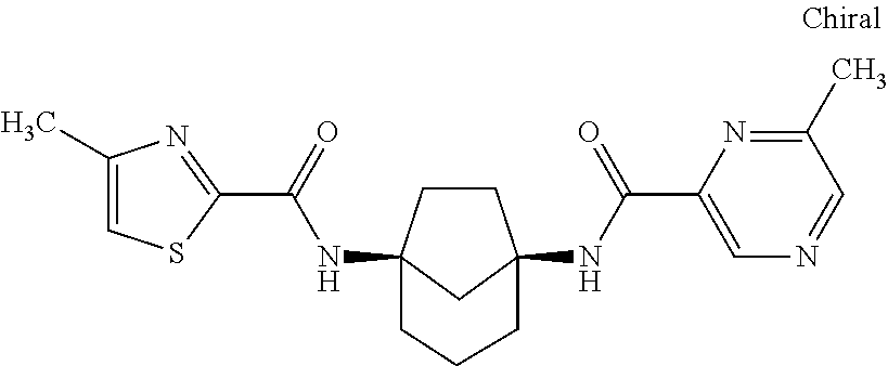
C1CC2(NC(C3=NC(C)=CS3)=O)CC1(NC(C1=CN=CC(C)=N1)=O)CCC2
